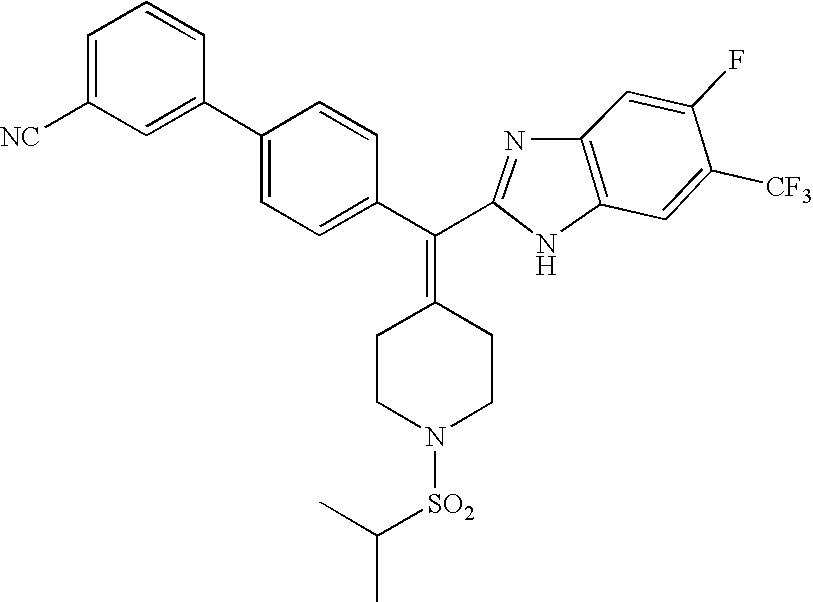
C1=C(F)C([CF3])=CC2=C1N=C(C(C1=CC=C(C3=CC([NC])=CC=C3)C=C1)=C1CCN([SO2]C(C)C)CC1)N2
